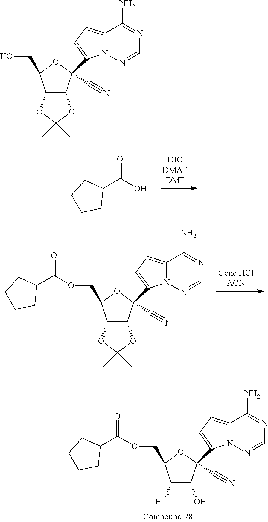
C12=CC=C(C3(C#N)C4C(C(CO)O3)OC(C)(C)O4)N1N=CN=C2N.C12=CC=C(C3(C#N)C4C(C(COC(=O)C5CCCC5)O3)OC(C)(C)O4)N1N=CN=C2N.OC(C1CCCC1)=O.C12=CC=C(C3(C#N)C(O)C(O)C(COC(C4CCCC4)=O)O3)N1N=CN=C2N
